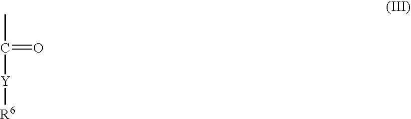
C(C)(=O)[Y][R6]
